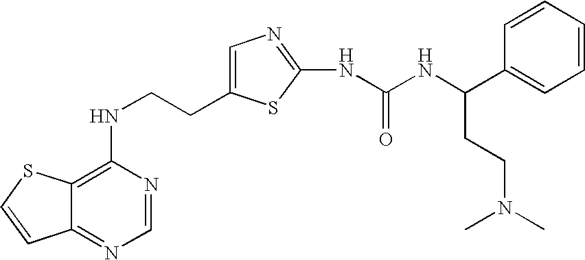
C(CNC1=C2C(=NC=N1)C=CS2)C1=CN=C(NC(=O)NC(C2=CC=CC=C2)CCN(C)C)S1
